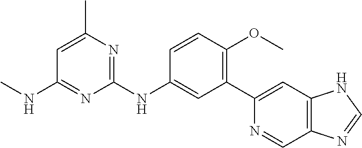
C1(NC2=CC(C3=CC4=C(C=N3)N=CN4)=C(OC)C=C2)=NC(C)=CC(NC)=N1
